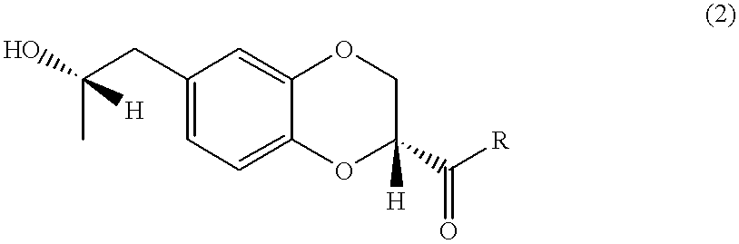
C(C)(CC1=CC=C2C(=C1)OCC([H])(C([R])=O)O2)([H])O
